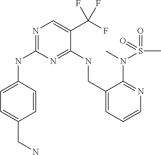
N(C1=NC=C(C(F)(F)F)C(NCC2=CC=CN=C2N(C)S(=O)(C)=O)=N1)C1=CC=C(CN)C=C1
